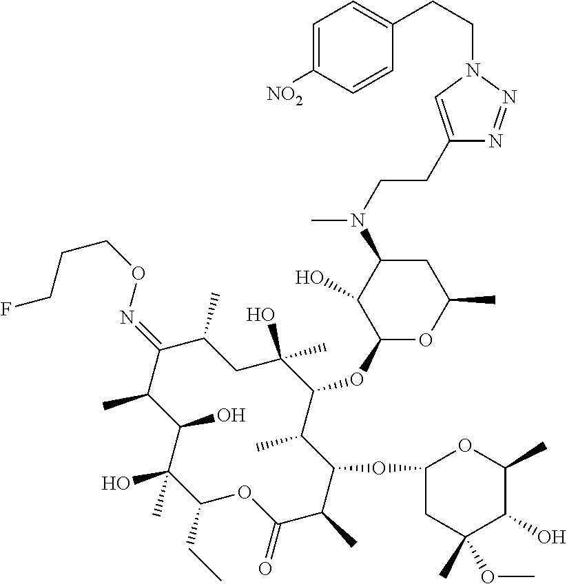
C1(CC)C(C)(O)C(O)C(C)C(=NOCCCF)C(C)CC(O)(C)C(OC2OC(C)CC(N(C)CCC3=CN(CCC4=CC=C([NO2])C=C4)N=N3)C2O)C(C)C(OC2CC(C)(OC)C(O)C(C)O2)C(C)C(=O)O1
